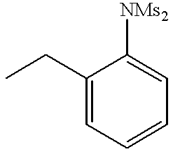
C1(CC)=CC=CC=C1[NMs2]
